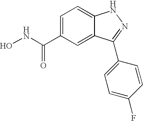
N(C(C1=CC=C2C(=C1)C(C1=CC=C(F)C=C1)=NN2)=O)O
